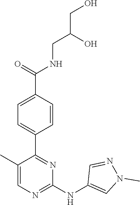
C1(C2=NC(NC3=CN(C)N=C3)=NC=C2C)=CC=C(C(NCC(CO)O)=O)C=C1
